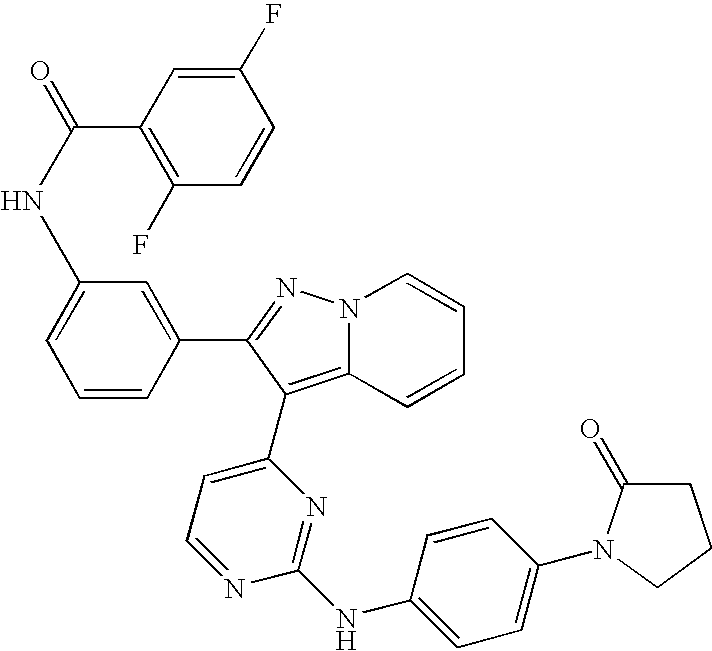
N(C1=CC=CC(C2=NN3C(=C2C2=CC=NC(NC4=CC=C(N5C(=O)CCC5)C=C4)=N2)C=CC=C3)=C1)C(=O)C1=C(F)C=CC(F)=C1
